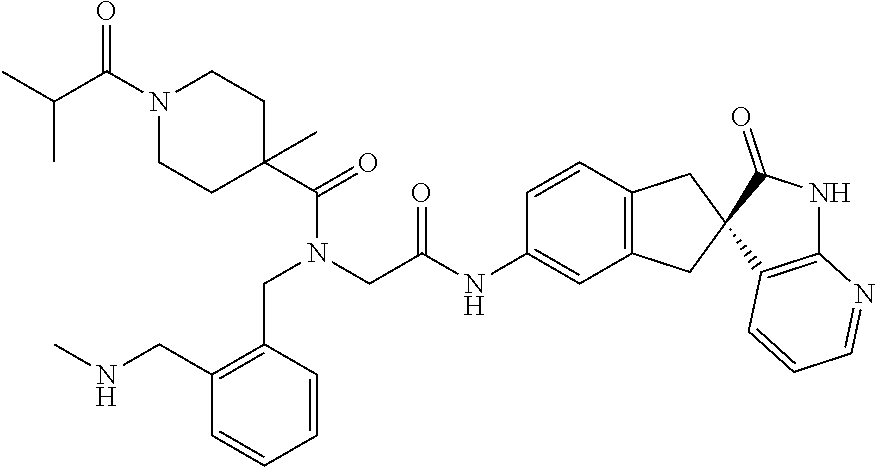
CC(C)C(N1CCC(C)(C(N(CC2=C(CNC)C=CC=C2)CC(NC2=CC3=C(C=C2)CC2(C3)C3=C(NC2=O)N=CC=C3)=O)=O)CC1)=O
